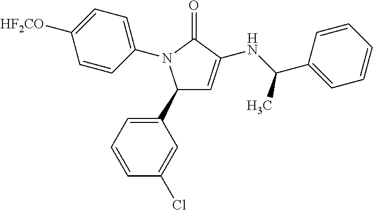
C1(C2=CC=CC(Cl)=C2)C=C(NC(C2=CC=CC=C2)C)C(=O)N1C1=CC=C([HF2CO])C=C1
